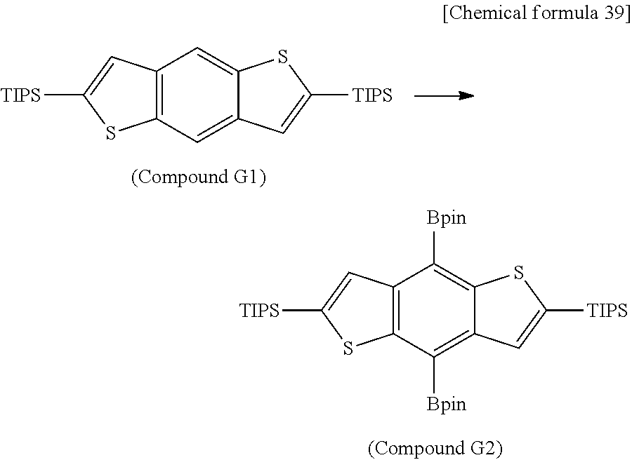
C12=C(C=C3C(=C1)SC([TIPS])=C3)SC([TIPS])=C2.C12=C(C([Bpin])=C3C(=C1[Bpin])SC([TIPS])=C3)SC([TIPS])=C2
